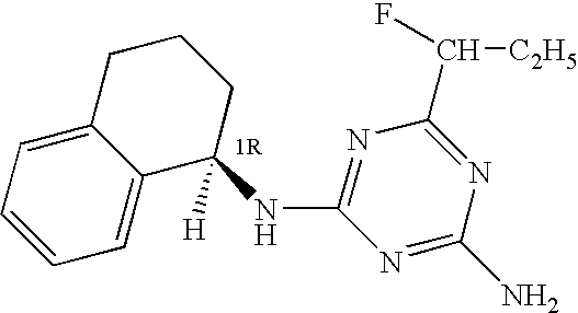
C1=CC=C2C(=C1)C([H])(NC1=NC(C(F)[C2H5])=NC(N)=N1)CCC2
